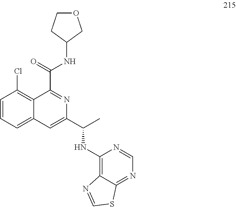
C1=CC=C2C(=C1Cl)C(C(=O)NC1COCC1)=NC(C(C)NC1=C3C(=NC=N1)SC=N3)=C2
